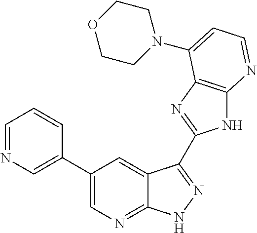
C1(C2=CN=CC=C2)=CN=C2C(=C1)C(C1=NC3=C(N1)N=CC=C3N1CCOCC1)=NN2
